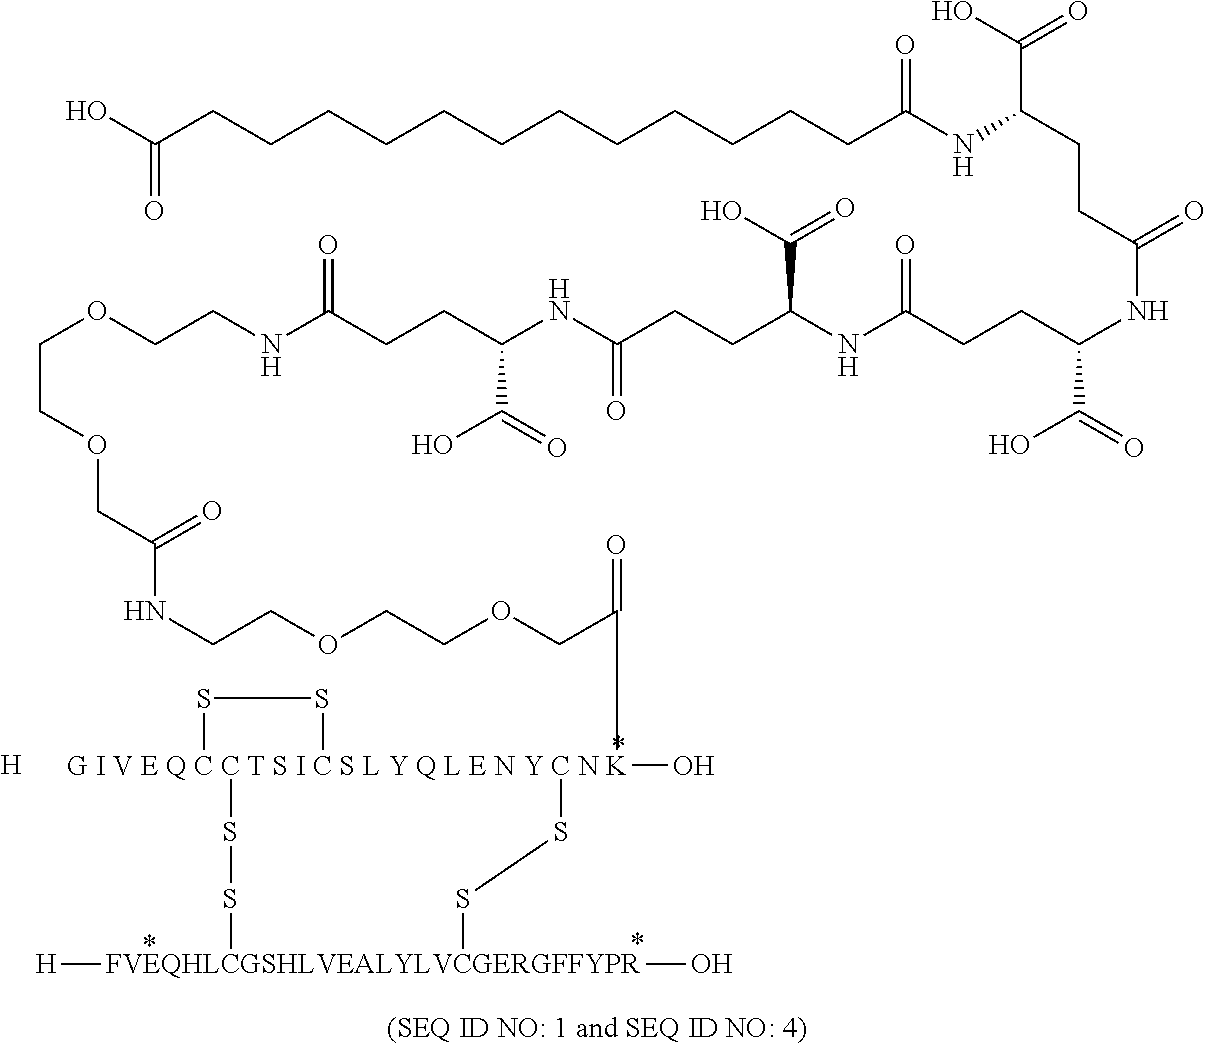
[H].OC(CCCCCCCCCCCCC(NC(CCC(NC(CCC(NC(CCC(NC(CCC(NCCOCCOCC(NCCOCCOCC(=O)[G I V E Q C C T S I C S L Y Q L E N Y C N K]12(O)(SS1)SS[FVEQHLCGSHLVEALYLVCGERGFFYPR]([H])(O)SS2)=O)=O)C(=O)O)=O)C(=O)O)=O)C(=O)O)=O)C(O)=O)=O)=O
